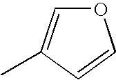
O1C=C(C)C=C1
